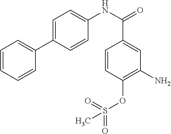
C1=CC=CC(C2=CC=C(NC(=O)C3=CC(N)=C(OS(C)(=O)=O)C=C3)C=C2)=C1
